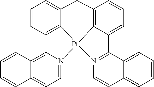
C12=C3C(=CC=C1)C1=N([Pt]34C3=C(C=CC=C3C2)C2=C3C(=CC=N24)C=CC=C3)C=CC2=CC=CC=C12
